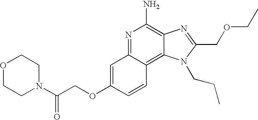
C1=C(OCC(=O)N2CCOCC2)C=CC2=C3C(=C(N)N=C12)N=C(COCC)N3CCC
